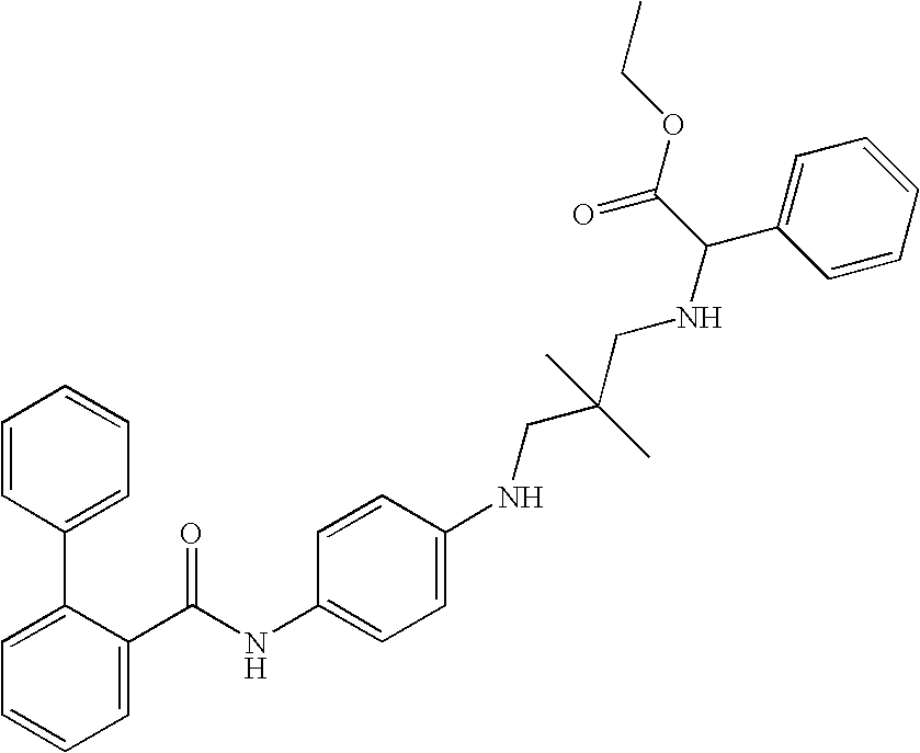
C1=C(C(NC2=CC=C(NCC(CNC(C3=CC=CC=C3)C(OCC)=O)(C)C)C=C2)=O)C(C2=CC=CC=C2)=CC=C1
